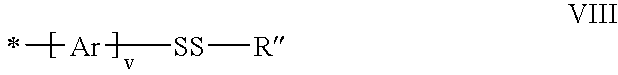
[Ar]([SS][R])C
